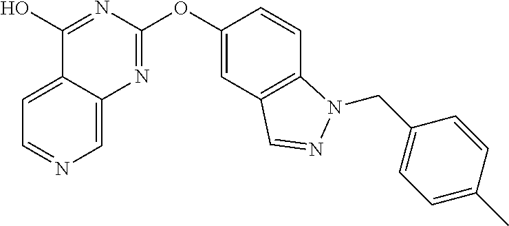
C1(O)=NC(OC2=CC3=C(C=C2)N(CC2=CC=C(C)C=C2)N=C3)=NC2=CN=CC=C12
